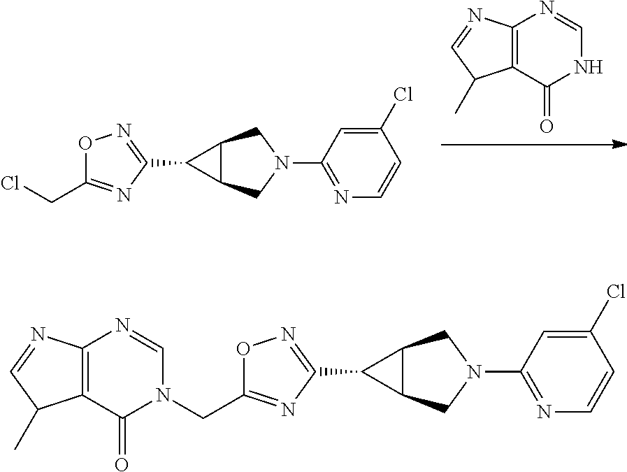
C12=C(C(=O)NC=N1)C(C)C=N2.N1(C2=NC=CC(Cl)=C2)CC2C(C1)C2C1=NOC(CCl)=N1.N1(C2=NC=CC(Cl)=C2)CC2C(C1)C2C1=NOC(CN2C(=O)C3=C(N=C2)N=CC3C)=N1
